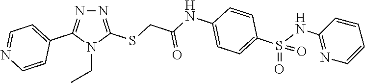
N1=C(SCC(NC2=CC=C(S(=O)(=O)NC3=NC=CC=C3)C=C2)=O)N(CC)C(C2=CC=NC=C2)=N1
